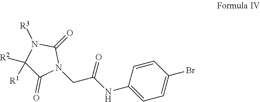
C1([R1])([R2])C(=O)N(CC(NC2=CC=C(Br)C=C2)=O)C(=O)N1[R3]
